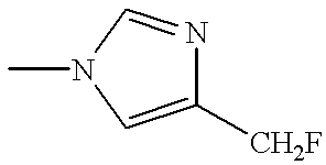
C1([CH2F])=CN(C)C=N1
